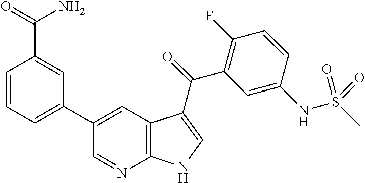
C12=C(C=C(C3=CC=CC(C(N)=O)=C3)C=N1)C(C(=O)C1=C(F)C=CC(NS(C)(=O)=O)=C1)=CN2
